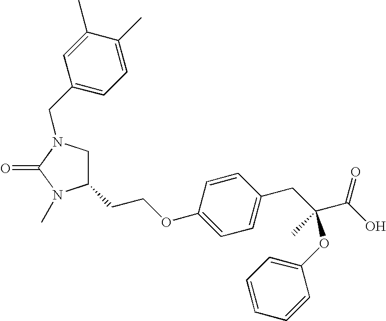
C1(CCOC2=CC=C(CC(C(O)=O)(OC3=CC=CC=C3)C)C=C2)CN(CC2=CC=C(C)C(C)=C2)C(=O)N1C
